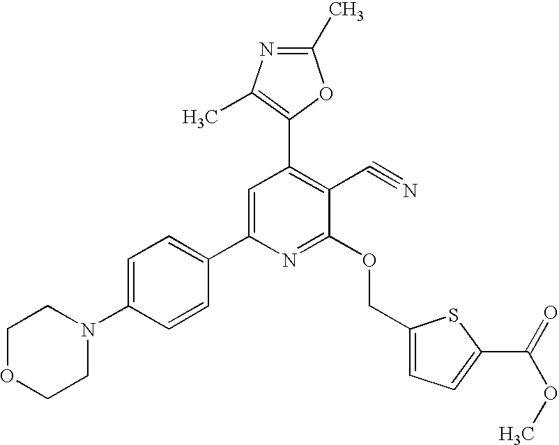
C1=C(N2CCOCC2)C=CC(C2=CC(C3=C(C)N=C(C)O3)=C(C#N)C(OCC3=CC=C(C(=O)OC)S3)=N2)=C1
